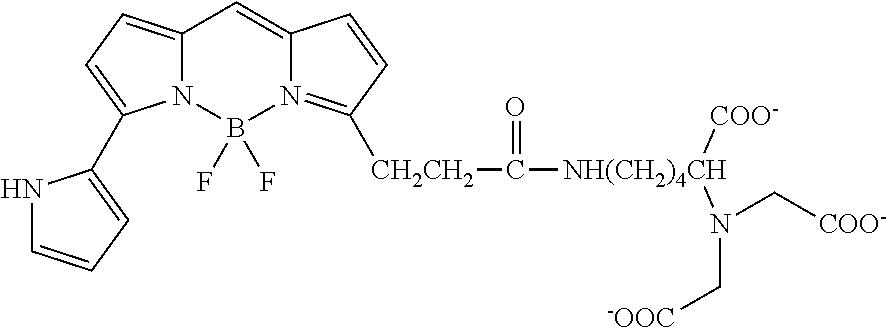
C12=CC=C(C3=CC=CN3)N1B(F)(F)N1=C([CH2CH2]C([NH(CH2)4CH]([COO-])N(C[COO-])C[-OOC])=O)C=CC1=C2
